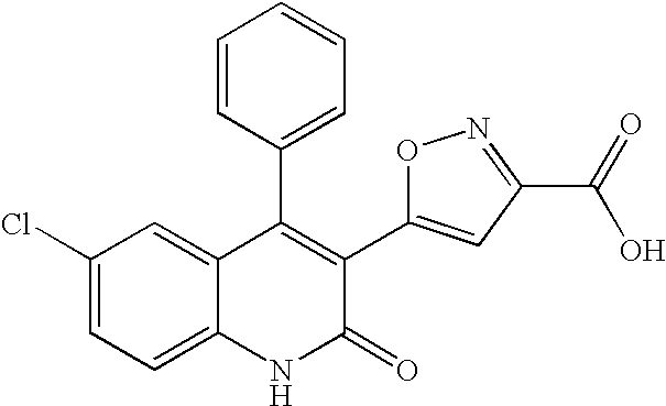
C1(Cl)=CC=C2C(=C1)C(C1=CC=CC=C1)=C(C1=CC(C(O)=O)=NO1)C(=O)N2
